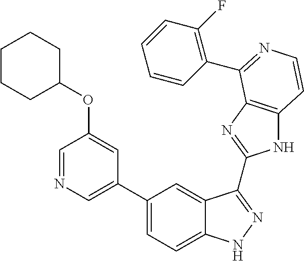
C1(C2=CN=CC(OC3CCCCC3)=C2)=CC=C2C(=C1)C(C1=NC3=C(N1)C=CN=C3C1=C(F)C=CC=C1)=NN2
